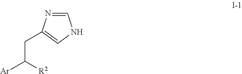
C1=NC(CC([Ar])[R2])=CN1
